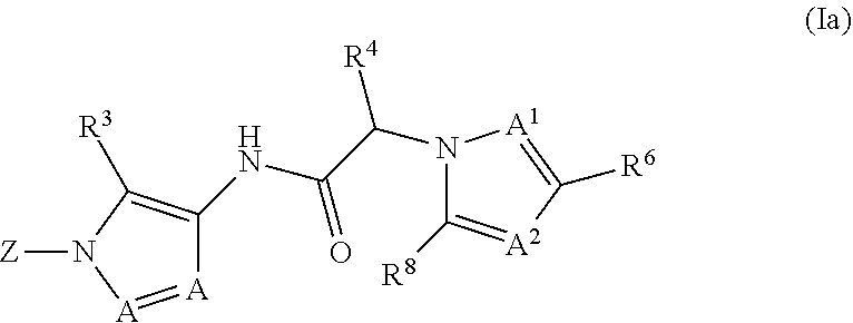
[A]1=[A]N([Z])C([R3])=C1NC(C(N1C([R8])=[A2]C([R6])=[A1]1)[R4])=O
